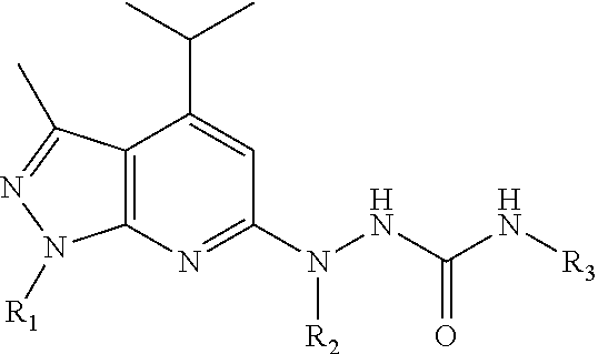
C12=C(N=C(N([R2])NC(N[R3])=O)C=C1C(C)C)N([R1])N=C2C
